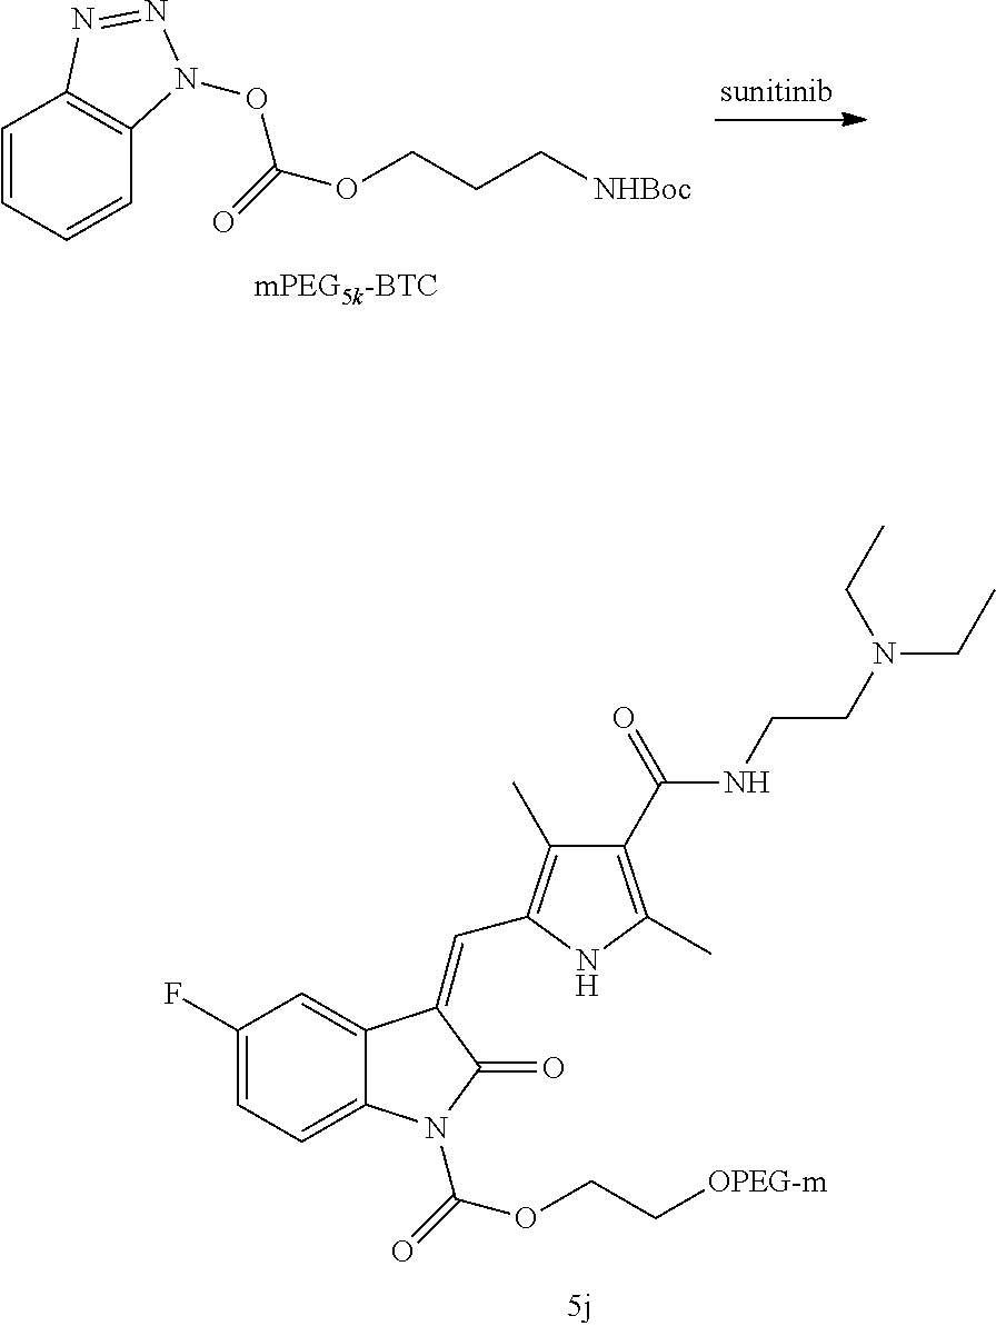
O(C(=O)OCCC[NHBoc])N1C2=C(C=CC=C2)N=N1.C1(F)=CC=C2C(=C1)C(=CC1=C(C)C(C(=O)NCCN(CC)CC)=C(C)N1)C(=O)N2C(=O)OCC[OPEG-m]
